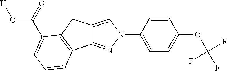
C12=NN(C3=CC=C(OC(F)(F)F)C=C3)C=C1CC1=C2C=CC=C1C(=O)O[H]
